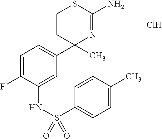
Cl.C1CC(C2=CC=C(F)C(NS(C3=CC=C(C)C=C3)(=O)=O)=C2)(C)N=C(N)S1
